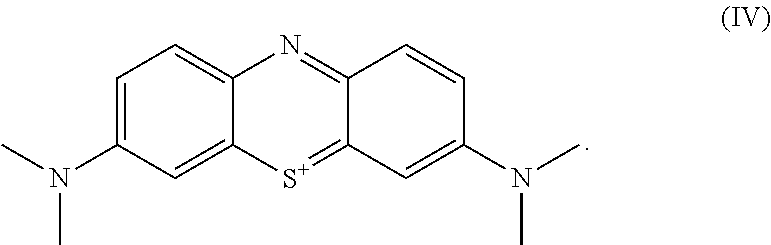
C1=C(N(C)C)C=C2C(=C1)N=C1C(=[S+]2)C=C(N(C)C)C=C1
